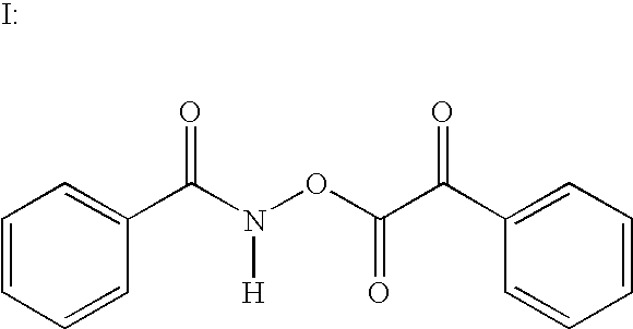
C1=CC=CC(C(=O)N([H])OC(=O)C(=O)C2=CC=CC=C2)=C1.I
